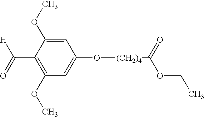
C1(C(=O)[H])=C(OC)C=C(O[(CH2)4]C(=O)OCC)C=C1OC
